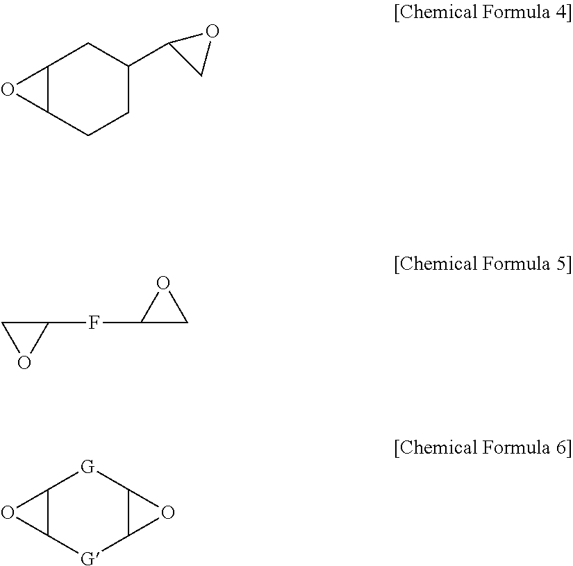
C12C(CCC(C3CO3)C1)O2.C1(FC2CO2)CO1.C12C([G]C3C([G]1)O3)O2
